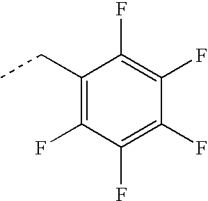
C1(CC)=C(F)C(F)=C(F)C(F)=C1F
